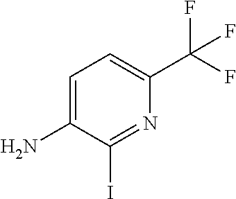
C1=C(N)C(I)=NC(C(F)(F)F)=C1
